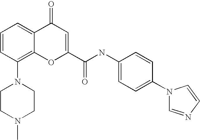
C1=CC(N2CCN(C)CC2)=C2C(=C1)C(=O)C=C(C(=O)NC1=CC=C(N3C=NC=C3)C=C1)O2
